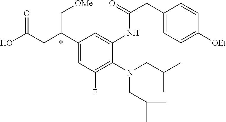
N(CC(C)C)(CC(C)C)C1=C(F)C=C(C(CC(O)=O)C[OMe])C=C1NC(=O)CC1=CC=C([OEt])C=C1
